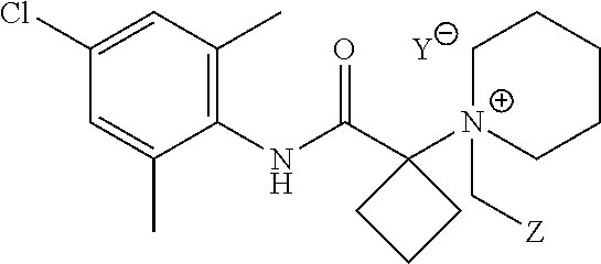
[Y].C1=C(C)C(NC(C2([N+]3(C[Z])CCCCC3)CCC2)=O)=C(C)C=C1Cl
